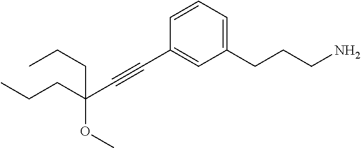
C1=CC=C(CCCN)C=C1C#CC(OC)(CCC)CCC
